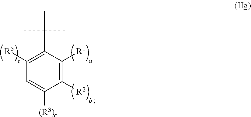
C1([R2])=C([R1])C(C(C)(C)C)=C([R5])C=C1[(R3)c]
